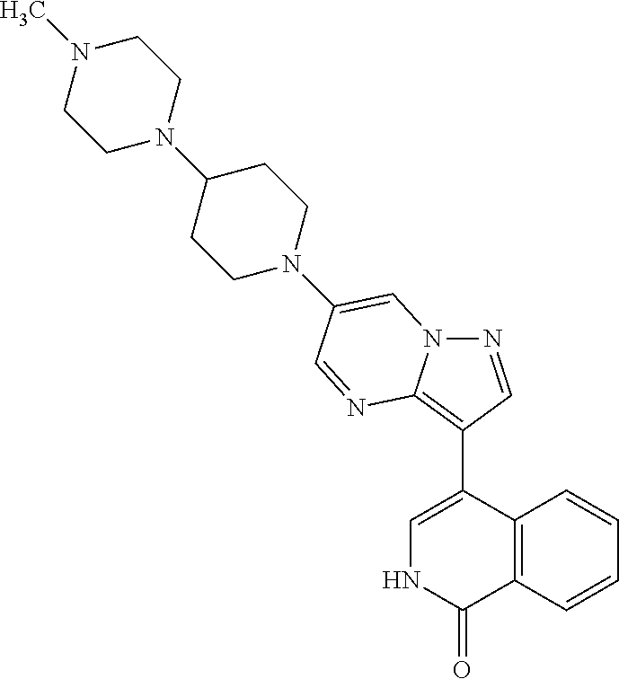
N1=CC(C2=CNC(=O)C3=C2C=CC=C3)=C2N1C=C(N1CCC(N3CCN(C)CC3)CC1)C=N2
